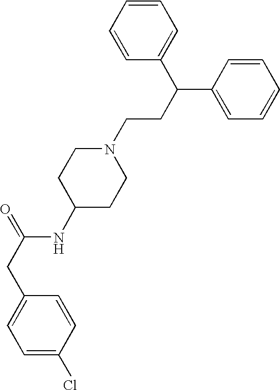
C1=CC(C(C2=CC=CC=C2)CCN2CCC(NC(CC3=CC=C(Cl)C=C3)=O)CC2)=CC=C1
